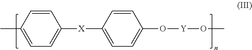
C1(C)=CC=C([X]C2=CC=C(O[Y]OC)C=C2)C=C1
